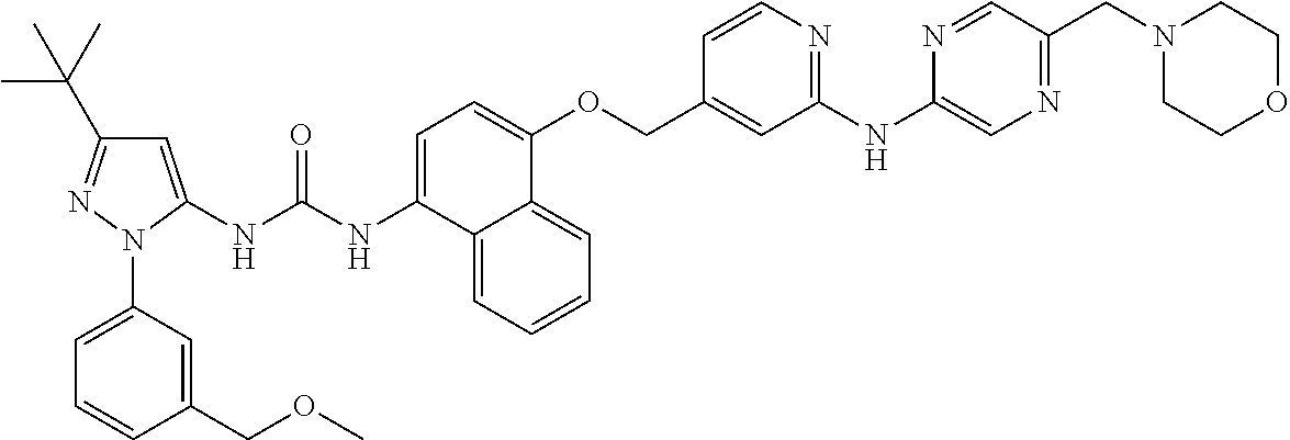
C1=C(NC(NC2=CC=C(OCC3=CC(NC4=CN=C(CN5CCOCC5)C=N4)=NC=C3)C3=CC=CC=C23)=O)N(C2=CC=CC(COC)=C2)N=C1C(C)(C)C
